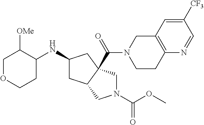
C1OCCC(NC2CC3C(C(=O)N4CCC5=C(C4)C=C([CF3])C=N5)(C2)CN(C(OC)=O)C3)C1[OMe]
